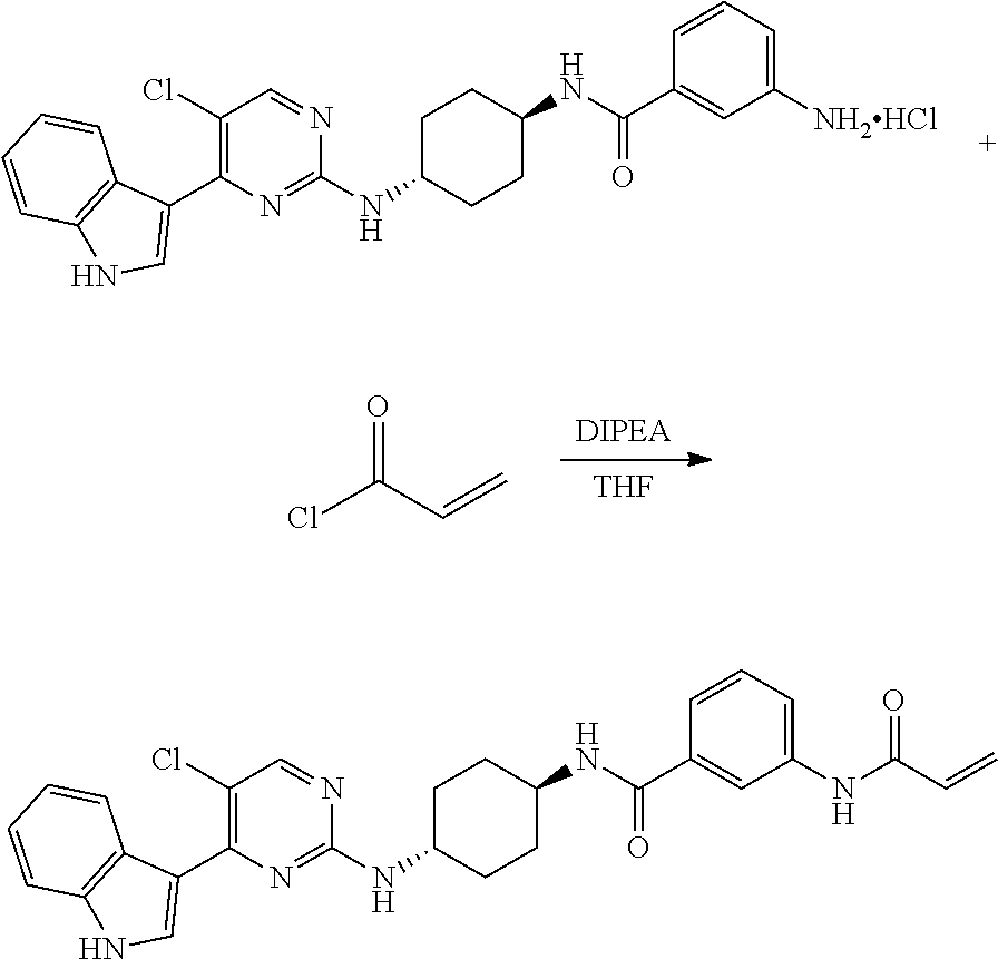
C1(Cl)=C(C2=CNC3=C2C=CC=C3)N=C(NC2CCC(NC(=O)C3=CC([NH2HCl])=CC=C3)CC2)N=C1.[DIPEA].[THF].ClC(C=C)=O.C1(Cl)=C(C2=CNC3=C2C=CC=C3)N=C(NC2CCC(NC(=O)C3=CC(NC(C=C)=O)=CC=C3)CC2)N=C1
